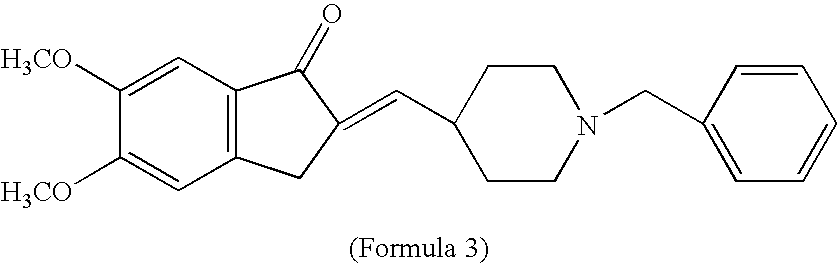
C12=C(CC(=CC3CCN(CC4=CC=CC=C4)CC3)C1=O)C=C([H3CO])C([H3CO])=C2
